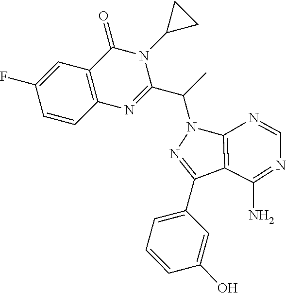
C1=CC2=C(C=C1F)C(=O)N(C1CC1)C(C(C)N1N=C(C3=CC=CC(O)=C3)C3=C1N=CN=C3N)=N2
